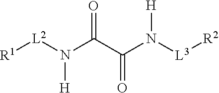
[R1][L2]N([H])C(=O)C(=O)N([H])[L3][R2]
